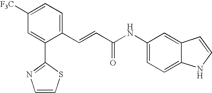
C1=C([F3C])C=C(C2=NC=CS2)C(C=CC(NC2=CC=C3C(=C2)C=CN3)=O)=C1
